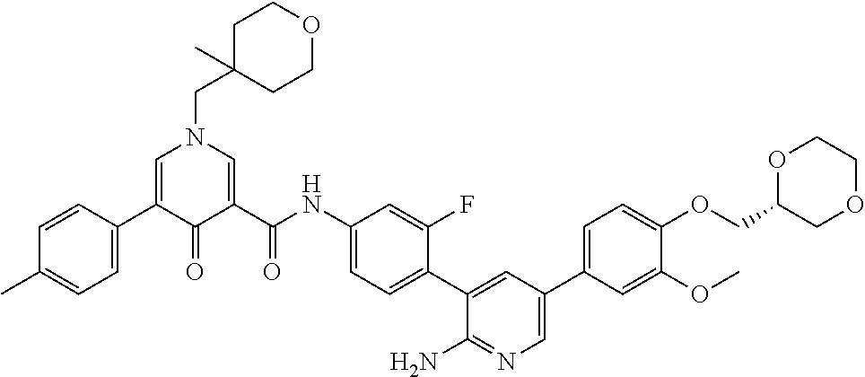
C1=C(C2=CC=C(C)C=C2)C(=O)C(C(NC2=CC=C(C3=CC(C4=CC=C(OCC5COCCO5)C(OC)=C4)=CN=C3N)C(F)=C2)=O)=CN1CC1(C)CCOCC1
